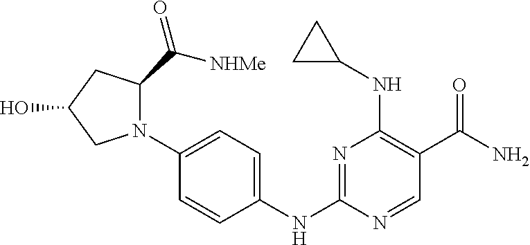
N1=C(NC2=CC=C(N3C(C([NHMe])=O)CC(O)C3)C=C2)N=CC(C(N)=O)=C1NC1CC1
